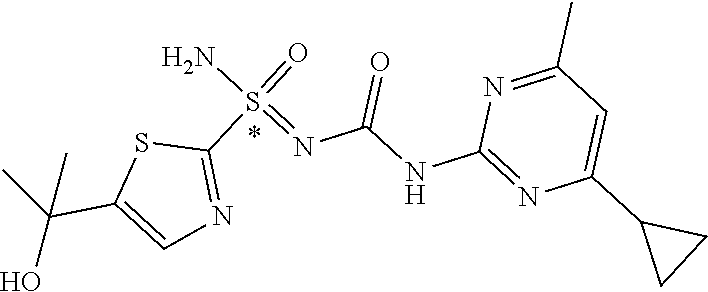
C(C1=CN=C(S(=O)(N)=NC(NC2=NC(C3CC3)=CC(C)=N2)=O)S1)(C)(C)O
